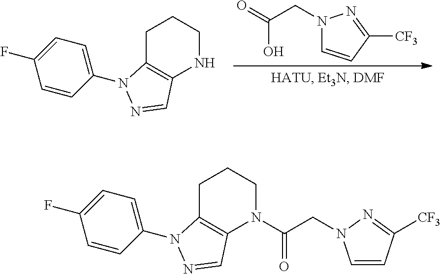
C1=CC(N2C3=C(NCCC3)C=N2)=CC=C1F.OC(CN1C=CC([CF3])=N1)=O.C1=CC(N2C3=C(N(C(CN4C=CC([CF3])=N4)=O)CCC3)C=N2)=CC=C1F
